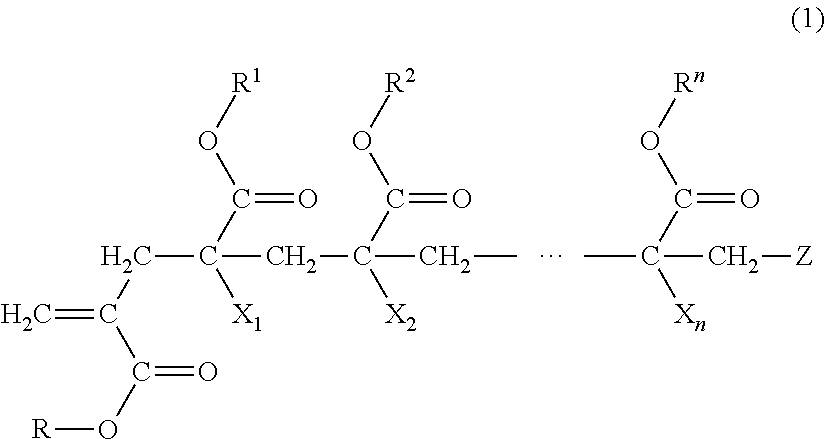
C(=C)(CC(CC([X2])(C(O[R2])=O)CC)([X1])C(O[R1])=O)C(O[R])=O.C([Xn])(C(O[Rn])=O)(C[Z])C
